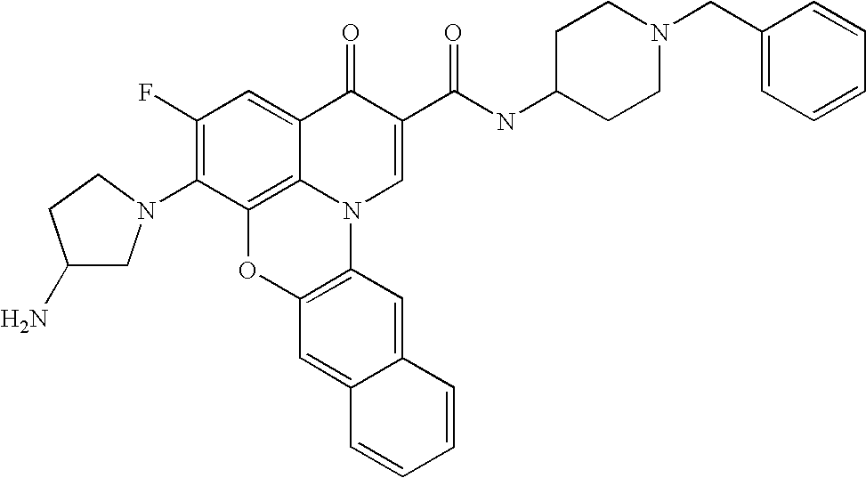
C1(F)=C(N2CC(N)CC2)C2=C3C(=C1)C(=O)C(C(NC1CCN(CC4=CC=CC=C4)CC1)=O)=CN3C1=C(O2)C=C2C(=C1)C=CC=C2
